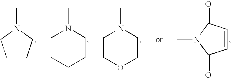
C1CCN(C)C1.N1(C)CCCCC1.N1(C)CCOCC1.C1=CC(=O)N(C)C1=O
